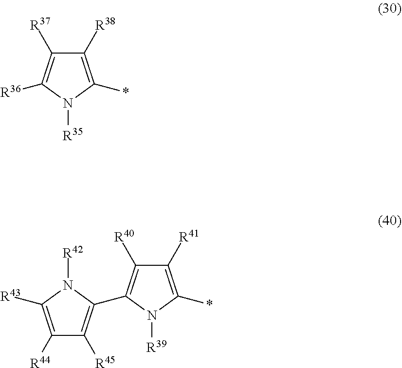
C1([R38])=C(*)N([R35])C([R36])=C1[R37].C1([R41])=C(*)N([R39])C(C2=C([R45])C([R44])=C([R43])N2[R42])=C1[R40]
